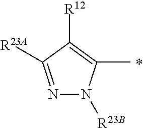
N1=C([R23A])C([R12])=C(C)N1[R23B]
